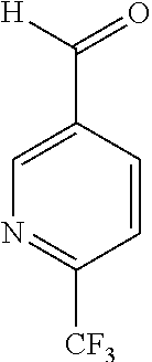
C1(C([H])=O)=CN=C([CF3])C=C1
